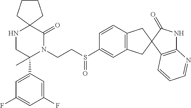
C1CCC2(C1)NCC(C1=CC(F)=CC(F)=C1)(C)N(CCS(C1=CC3=C(C=C1)CC1(C3)C(=O)NC3=C1C=CC=N3)=O)C2=O
